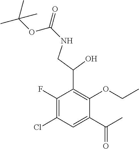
C1(F)=C(Cl)C=C(C(C)=O)C(OCC)=C1C(O)CNC(OC(C)(C)C)=O
